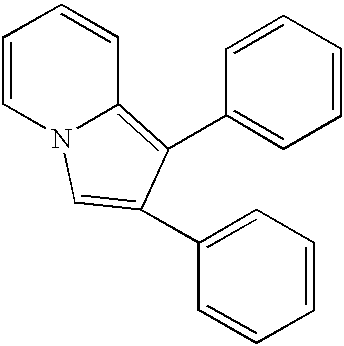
C1=CN2C(=C(C3=CC=CC=C3)C(C3=CC=CC=C3)=C2)C=C1
